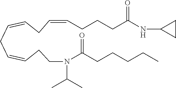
C(=CCCCC(NC1CC1)=O)CC=CCC=CCCN(C(CCCCC)=O)C(C)C
